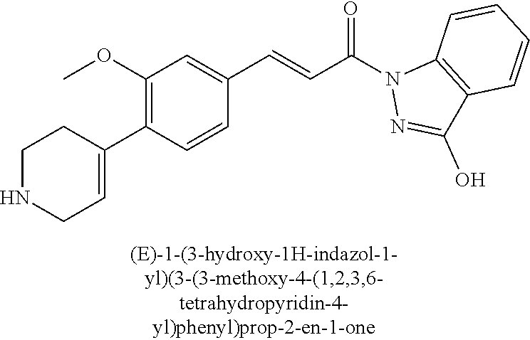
C1(OC)=C(C2=CCNCC2)C=CC(C=CC(N2N=C(O)C3=C2C=CC=C3)=O)=C1
